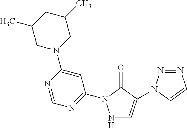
N1C=C(N2N=NC=C2)C(=O)N1C1=NC=NC(N2CC(C)CC(C)C2)=C1
